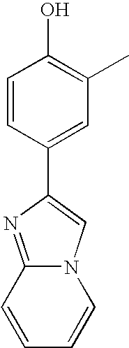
C1=CC(C2=CN3C(=N2)C=CC=C3)=CC(C)=C1O
